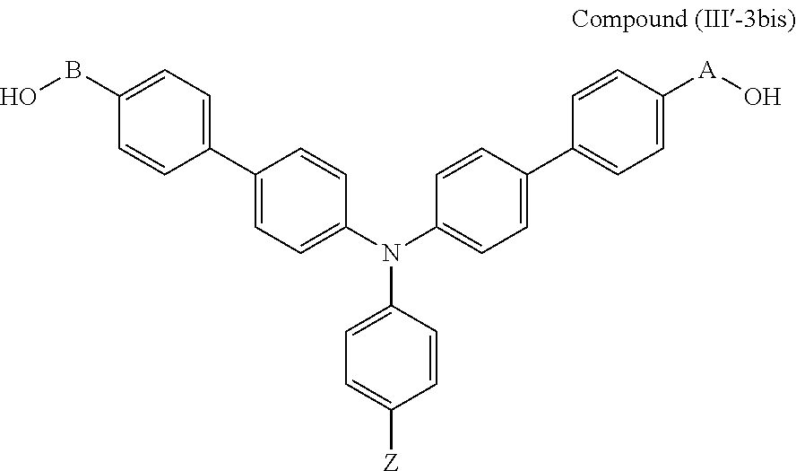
C1(BO)=CC=C(C2=CC=C(N(C3=CC=C(C4=CC=C([A]O)C=C4)C=C3)C3=CC=C([Z])C=C3)C=C2)C=C1
